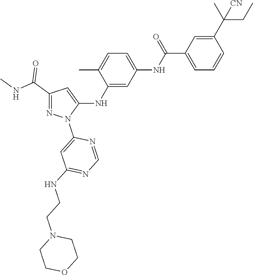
C1(C(NC)=O)=NN(C2=CC(NCCN3CCOCC3)=NC=N2)C(NC2=CC(NC(C3=CC=CC(C(C)(CC)[CN])=C3)=O)=CC=C2C)=C1
